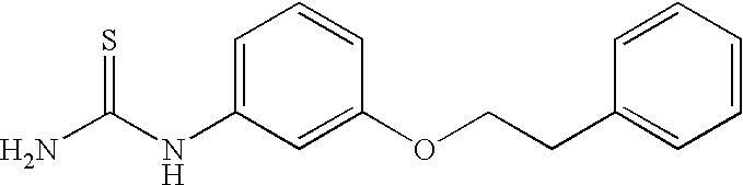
NC(NC1=CC=CC(OCCC2=CC=CC=C2)=C1)=S
